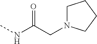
C(C(NC)=O)N1CCCC1
